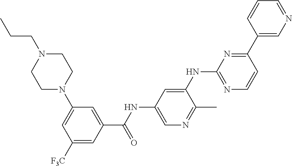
C1(C2=NC(NC3=CC(NC(C4=CC(N5CCN(CCC)CC5)=CC([F3C])=C4)=O)=CN=C3C)=NC=C2)=CN=CC=C1
